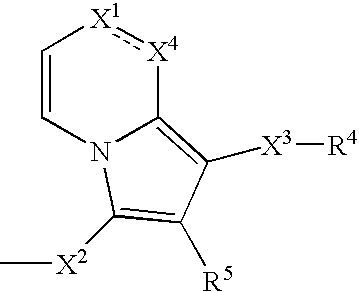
C1=CN2C(=C([X3][R4])C([R5])=C2[X2]C)[X4]:[X1]1
